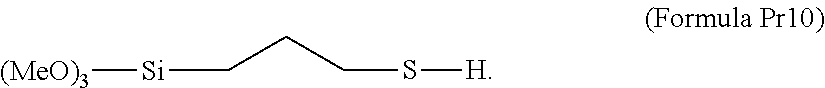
C(CCS[H])[Si][(MeO)3]
